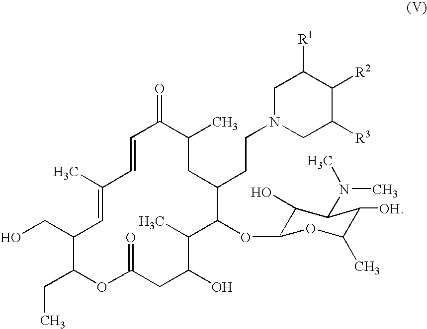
OCC1C(CC)OC(=O)CC(O)C(C)C(OC2C(O)C(N(C)C)C([OH])C(C)O2)C(CCN2CC([R3])C([R2])C([R1])C2)CC(C)C(=O)C=CC(C)=C1
